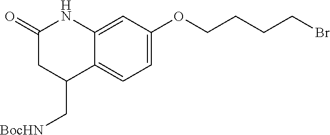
C12=CC(OCCCCBr)=CC=C1C(C[BocHN])CC(=O)N2
